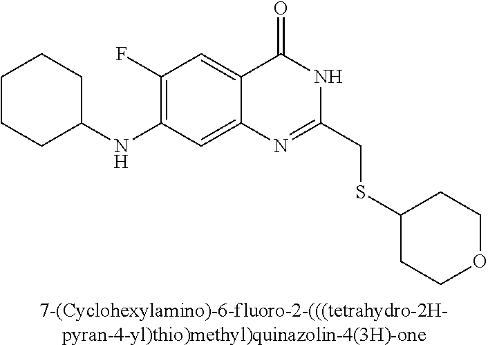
[7-(Cyclohexylamino)-6-fluoro-2-(((tetrahydro-2H-pyran-4-yl)thio)methyl)quinazolin-4(3H)-one].C1(NC2CCCCC2)=C(F)C=C2C(=C1)N=C(CSC1CCOCC1)NC2=O
